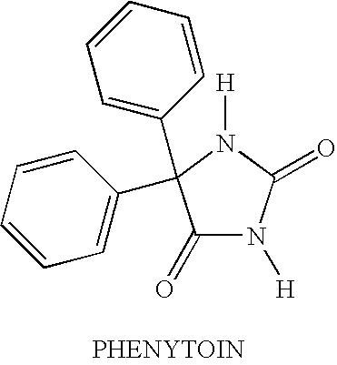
C1(=O)N([H])C(=O)N([H])C1(C1=CC=CC=C1)C1=CC=CC=C1
